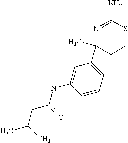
N1=C(N)SCCC1(C1=CC=CC(NC(CC(C)C)=O)=C1)C
